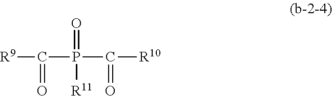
[R9]C(P(C([R10])=O)(=O)[R11])=O
